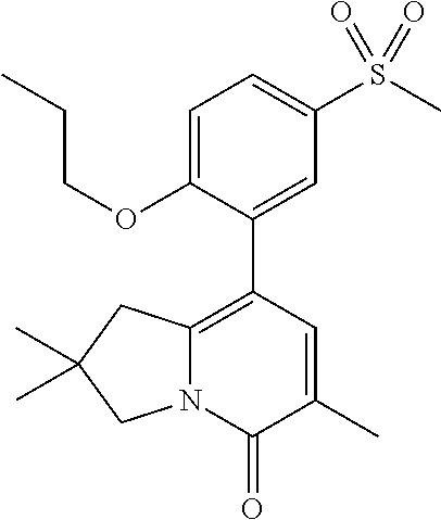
N12C(=C(C3=CC(S(C)(=O)=O)=CC=C3OCCC)C=C(C)C1=O)CC(C)(C)C2
